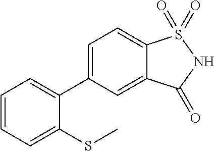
C1(C2=CC=C3C(=C2)C(=O)NS3(=O)=O)=CC=CC=C1SC
